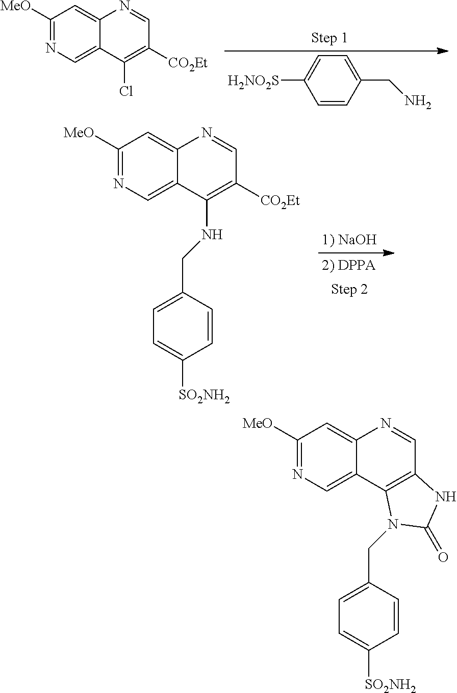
C1(CN)=CC=C([H2NO2S])C=C1.C1([MeO])=NC=C2C(=C1)N=CC([CO2Et])=C2Cl.C1([MeO])=NC=C2C(=C1)N=CC([CO2Et])=C2NCC1=CC=C([SO2NH2])C=C1.C1([MeO])=NC=C2C(=C1)N=CC1=C2N(CC2=CC=C([SO2NH2])C=C2)C(=O)N1
